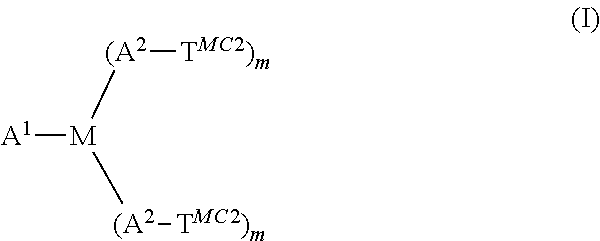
[A1][M]([(A2][TMC2)m])[(A2][TMC2)m]
